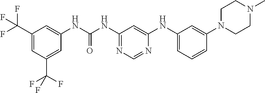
C1(C(F)(F)F)=CC(C(F)(F)F)=CC(NC(=O)NC2=NC=NC(NC3=CC=CC(N4CCN(C)CC4)=C3)=C2)=C1
